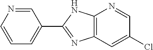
C1=NC=CC=C1C1=NC2=C(N1)N=CC(Cl)=C2
